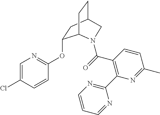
C1=C(Cl)C=CC(OC2CC3CCC2N(C(=O)C2=C(C4=NC=CC=N4)N=C(C)C=C2)C3)=N1
